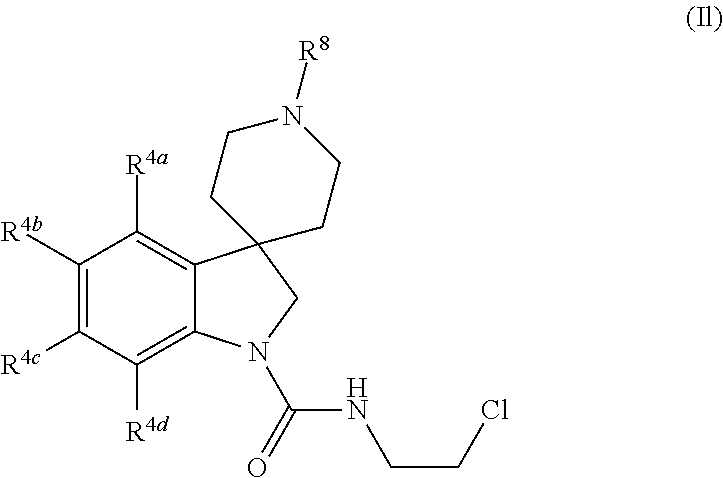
C1([R4b])=C([R4c])C([R4d])=C2C(=C1[R4a])C1(CN2C(NCCCl)=O)CCN([R8])CC1
